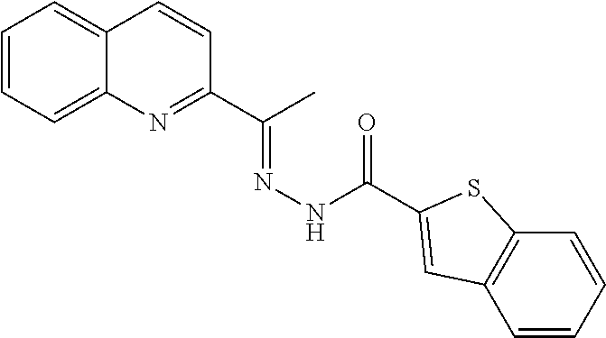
C12=CC=CC=C1N=C(C(C)=NNC(=O)C1=CC3=C(C=CC=C3)S1)C=C2
